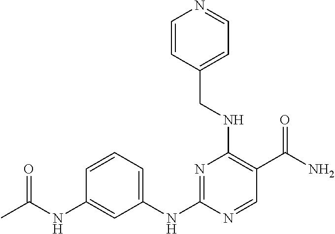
C1(NC(=O)C)=CC(NC2=NC(NCC3=CC=NC=C3)=C(C(N)=O)C=N2)=CC=C1
